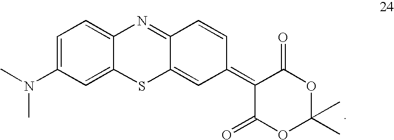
C1=C2C(=CC=C1N(C)C)N=C1C(=CC(=C3C(=O)OC(C)(C)OC3=O)C=C1)S2
